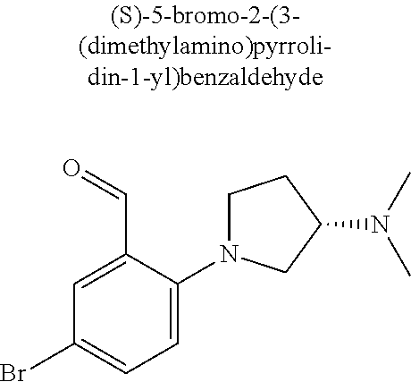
C1=C(C=O)C(N2CCC(N(C)C)C2)=CC=C1Br
